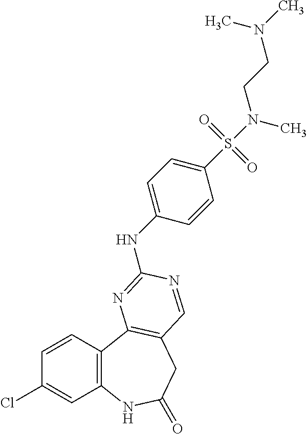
C1(Cl)=CC2=C(C=C1)C1=C(CC(=O)N2)C=NC(NC2=CC=C(S(=O)(=O)N(C)CCN(C)C)C=C2)=N1
